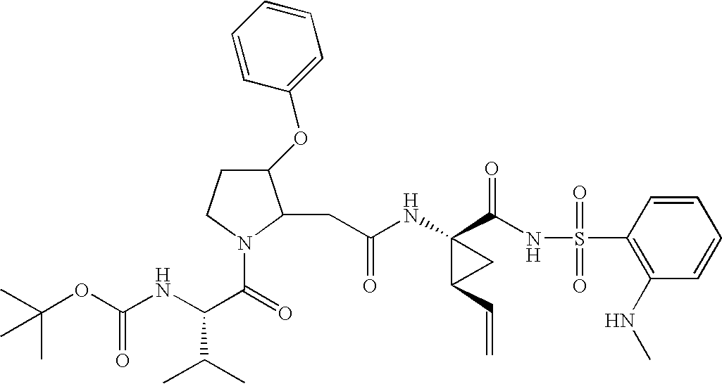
N(C1(C(NS(C2=C(NC)C=CC=C2)(=O)=O)=O)C(C=C)C1)C(CC1C(OC2=CC=CC=C2)CCN1C(=O)C(NC(OC(C)(C)C)=O)C(C)C)=O
